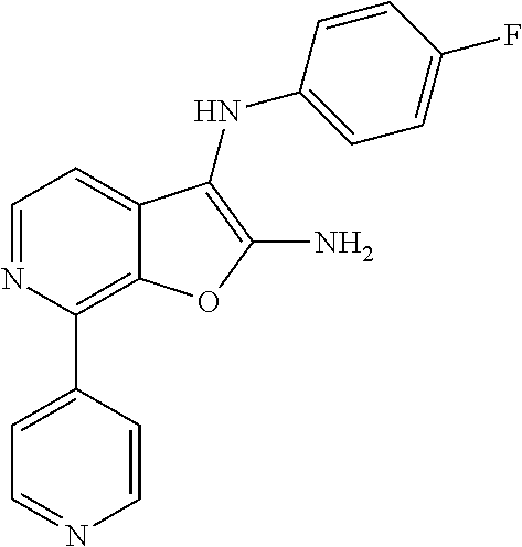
C12=C(C3=CC=NC=C3)N=CC=C1C(NC1=CC=C(F)C=C1)=C(N)O2
